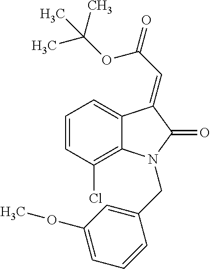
C12=CC=CC(Cl)=C1N(CC1=CC(OC)=CC=C1)C(=O)C2=CC(=O)OC(C)(C)C
